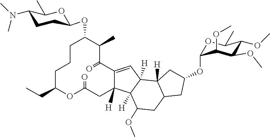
C1C(CC)OC(=O)CC2([H])C(=CC3([H])C2([H])C(OC)CC2C3([H])CC(OC3OC(C)C(OC)C(OC)C3OC)C2)C(=O)C(C)C(OC2CCC(N(C)C)C(C)O2)CC1
